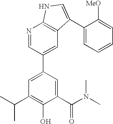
N1=CC(C2=CC(C(C)C)=C(O)C(C(N(C)C)=O)=C2)=CC2=C1NC=C2C1=CC=CC=C1[MeO]
